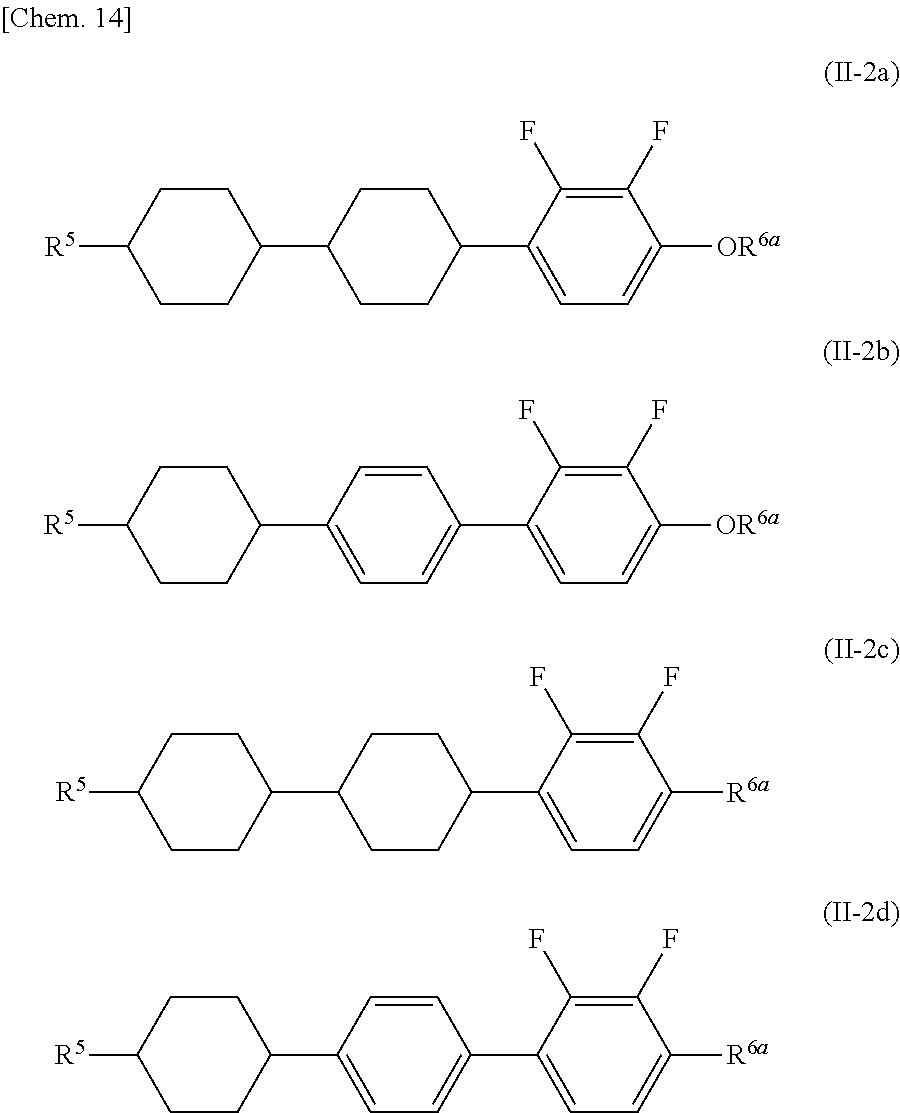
[R5]C1CCC(C2CCC(C3=CC=C([OR6a])C(F)=C3F)CC2)CC1.[R5]C1CCC(C2=CC=C(C3=CC=C([OR6a])C(F)=C3F)C=C2)CC1.[R5]C1CCC(C2CCC(C3=CC=C([R6a])C(F)=C3F)CC2)CC1.[R5]C1CCC(C2=CC=C(C3=CC=C([R6a])C(F)=C3F)C=C2)CC1
